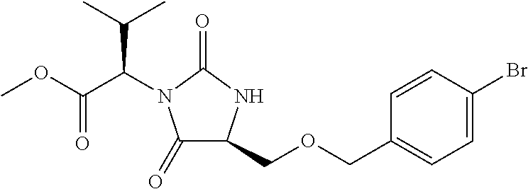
COC(C(C(C)C)N1C(=O)C(COCC2=CC=C(Br)C=C2)NC1=O)=O
